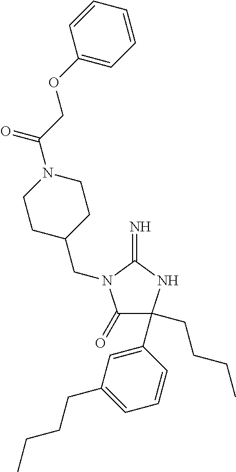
C1(=O)C(CCCC)(C2=CC(CCCC)=CC=C2)NC(=N)N1CC1CCN(C(=O)COC2=CC=CC=C2)CC1
